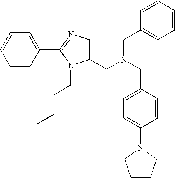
C1(CN(CC2=CC=CC=C2)CC2=CC=C(N3CCCC3)C=C2)=CN=C(C2=CC=CC=C2)N1CCCC
